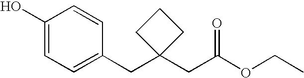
C1(O)=CC=C(CC2(CC(OCC)=O)CCC2)C=C1
